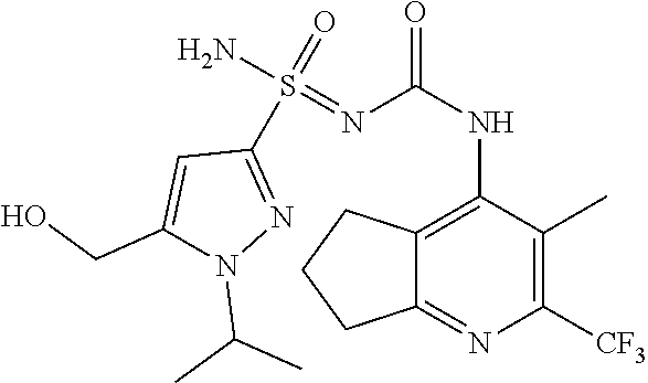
C12=C(NC(N=S(N)(=O)C3=NN(C(C)C)C(CO)=C3)=O)C(C)=C([CF3])N=C1CCC2
